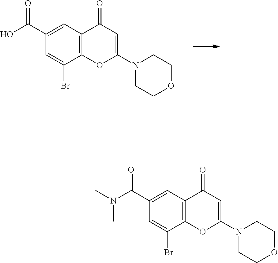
C12=C(C=C(C(=O)O)C=C1Br)C(=O)C=C(N1CCOCC1)O2.C12=C(C=C(C(=O)N(C)C)C=C1Br)C(=O)C=C(N1CCOCC1)O2
